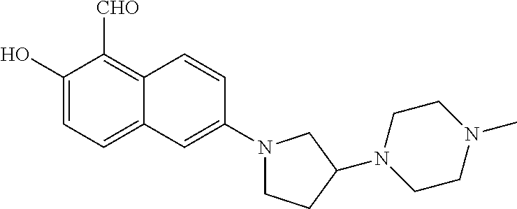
C1(O)=CC=C2C(=C1[CHO])C=CC(N1CCC(N3CCN(C)CC3)C1)=C2
